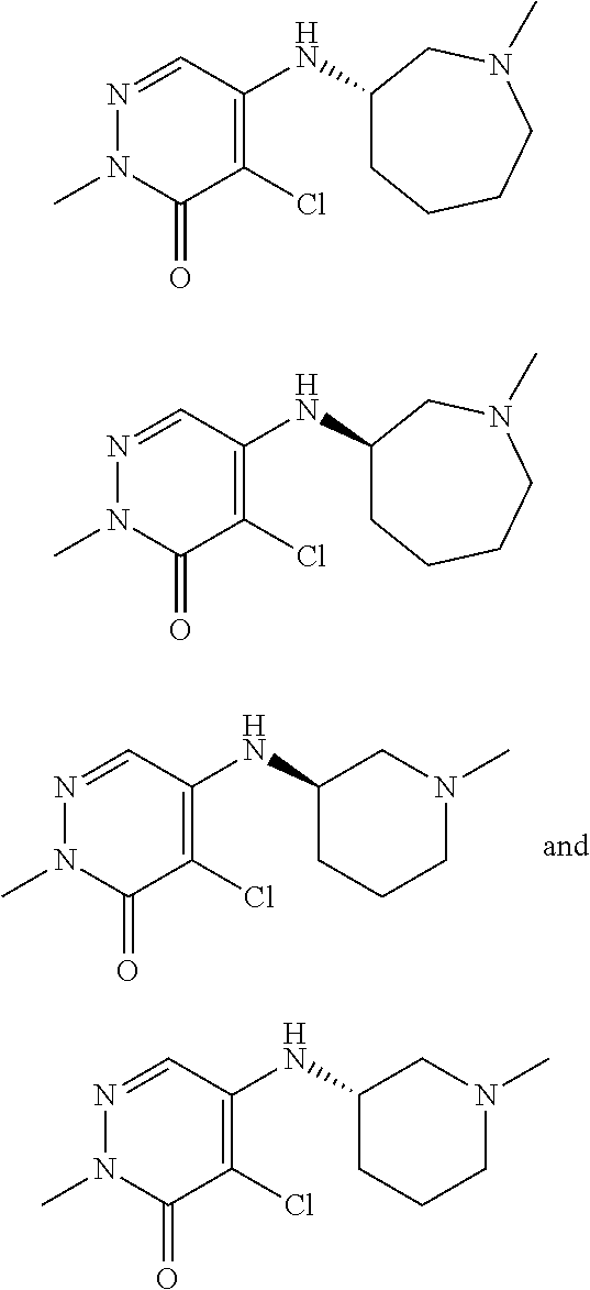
N1=CC(NC2CCCN(C)C2)=C(Cl)C(=O)N1C.N1=CC(NC2CCCCN(C)C2)=C(Cl)C(=O)N1C.N1=CC(NC2CCCCN(C)C2)=C(Cl)C(=O)N1C.N1=CC(NC2CCCN(C)C2)=C(Cl)C(=O)N1C
